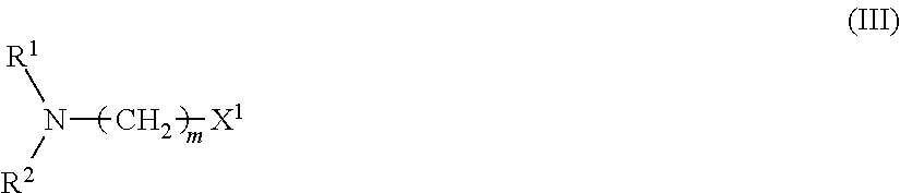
N(C[X1])([R1])[R2]
